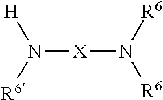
N([X]N([R6])[R6])([R6])[H]
